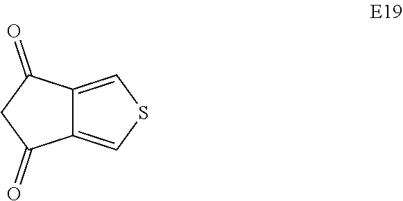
C12=CSC=C1C(=O)CC2=O
